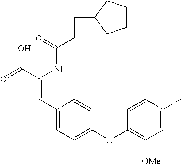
C(=O)(NC(C(=O)O)=CC1=CC=C(OC2=C([OMe])C=C(C)C=C2)C=C1)CCC1CCCC1
